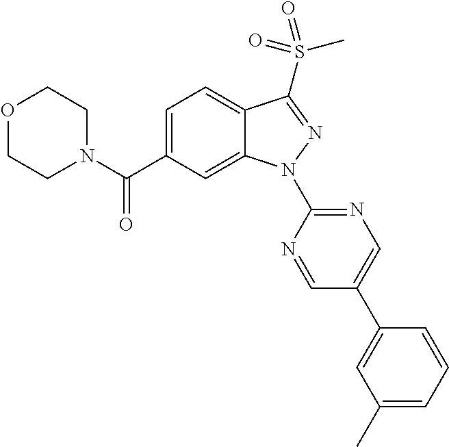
C12=CC=C(C(N3CCOCC3)=O)C=C1N(C1=NC=C(C3=CC(C)=CC=C3)C=N1)N=C2S(=O)(C)=O
